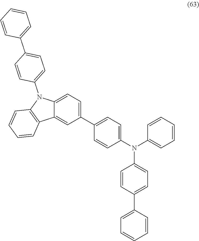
C1(C2=CC=C(N(C3=CC=CC=C3)C3=CC=C(C4=CC=CC=C4)C=C3)C=C2)=CC=C2C(=C1)C1=C(N2C2=CC=C(C3=CC=CC=C3)C=C2)C=CC=C1
